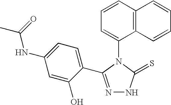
C1=CC2=C(C(N3C(=S)NN=C3C3=CC=C(NC(C)=O)C=C3O)=C1)C=CC=C2
